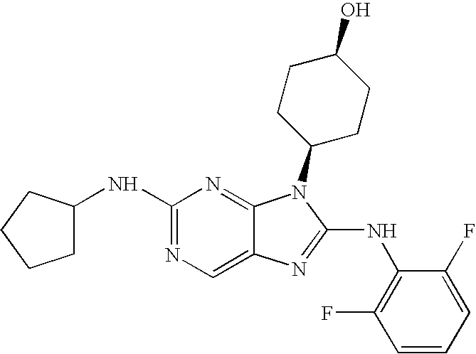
N1=C(NC2CCCC2)N=C2C(=C1)N=C(NC1=C(F)C=CC=C1F)N2C1CCC(O)CC1
